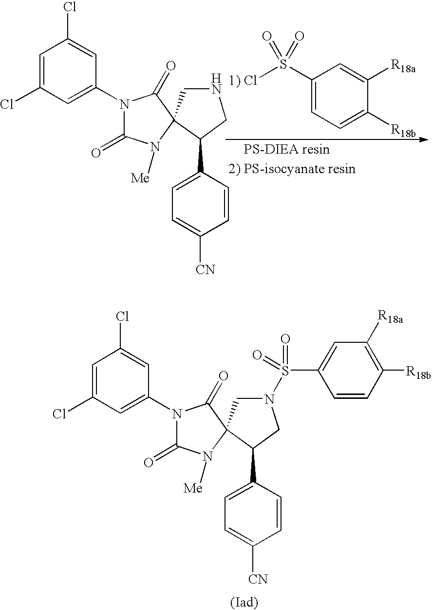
N1(C2=CC(Cl)=CC(Cl)=C2)C(=O)NC2(C1=O)CN(S(=O)(C1=CC([R18a])=C([R18b])C=C1)=O)CC2C1=CC=C([CN])C=C1.[Me].N1(C2=CC(Cl)=CC(Cl)=C2)C(=O)NC(CNCCC2=CC=C([CN])C=C2)C1=O.C1(S([1) Cl])(=O)=O)=CC=C([R18b])C([R18a])=C1.[Me]
